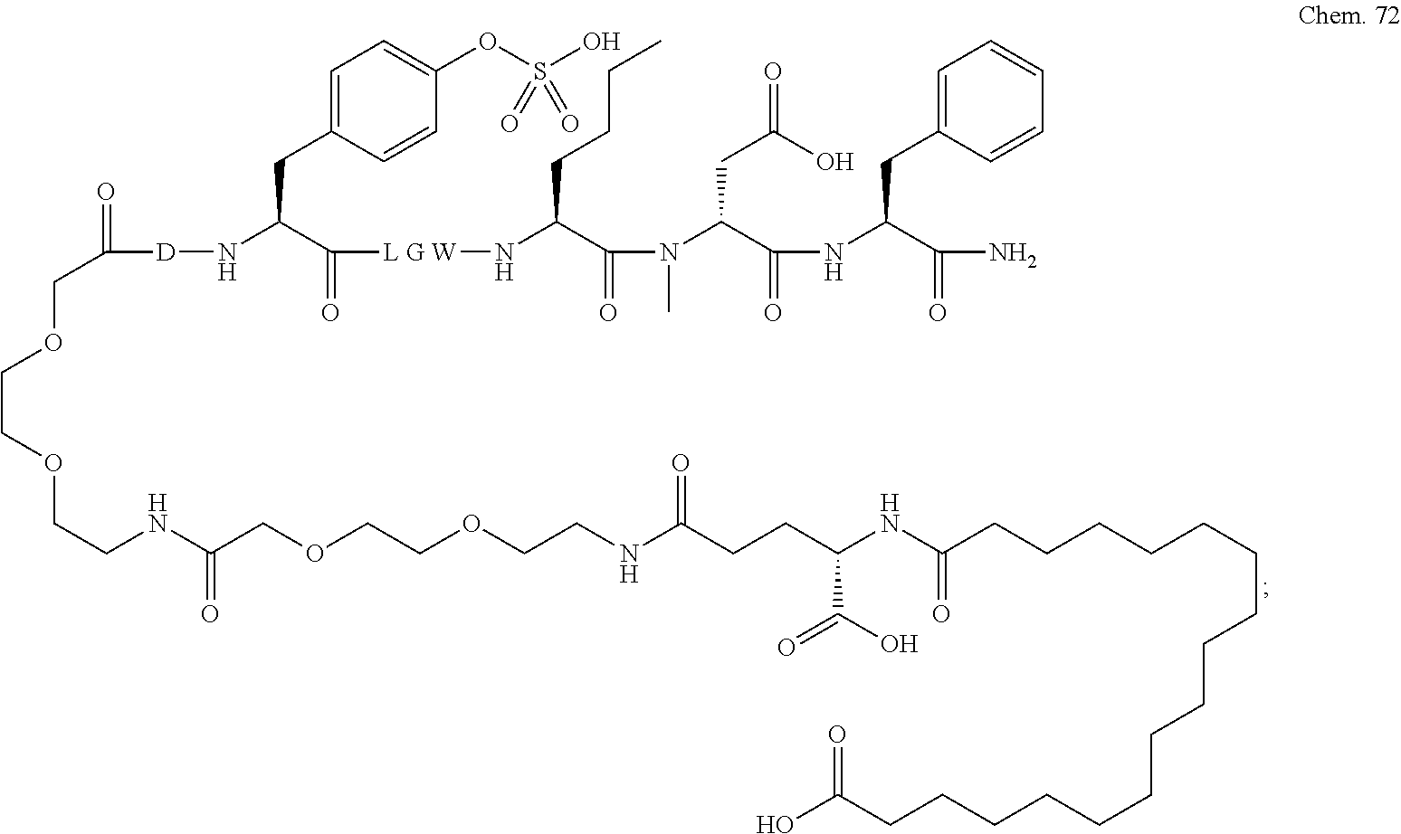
C1=C(CC(N[D]C(COCCOCCNC(COCCOCCNC(CCC(NC(CCCCCCCCCCCCCCCCC(O)=O)=O)C(=O)O)=O)=O)=O)C([L G W]NC(C(N(C(C(NC(C(N)=O)CC2=CC=CC=C2)=O)CC(O)=O)C)=O)CCCC)=O)C=CC(OS(O)(=O)=O)=C1
